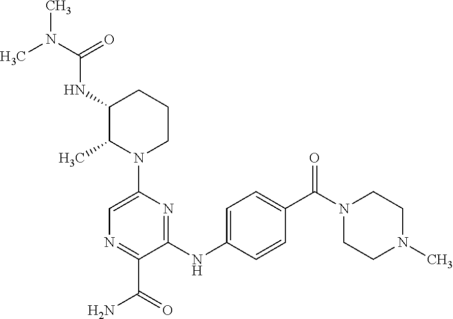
C1(NC2=CC=C(C(N3CCN(C)CC3)=O)C=C2)=NC(N2CCCC(NC(N(C)C)=O)C2C)=CN=C1C(=O)N
